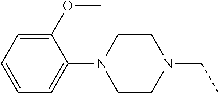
C1(OC)=CC=CC=C1N1CCN(CC)CC1
